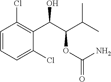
C1=CC=C(Cl)C(C(C(C(C)C)OC(N)=O)O)=C1Cl
